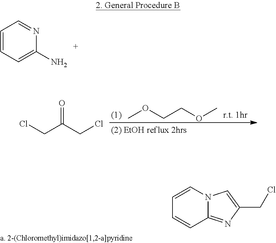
C1=CC=C(N)N=C1.COCCOC.ClCC(CCl)=O.C1=CN2C(=NC(CCl)=C2)C=C1
